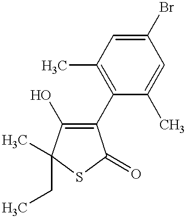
C1(C2=C(O)C(CC)(C)SC2=O)=C(C)C=C(Br)C=C1C
